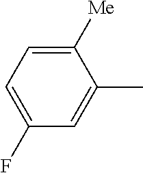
C1(F)=CC=C([Me])C(C)=C1
